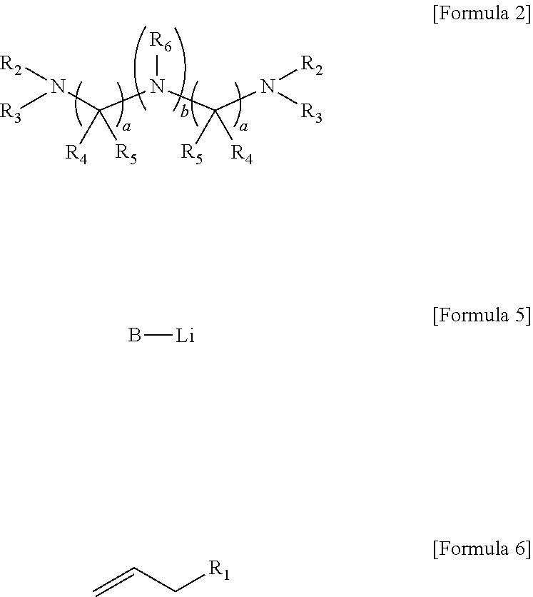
[R3]N(C(N(C(N([R3])[R2])([R5])[R4])[R6])([R4])[R5])[R2].B[Li].C=CC[R1]
